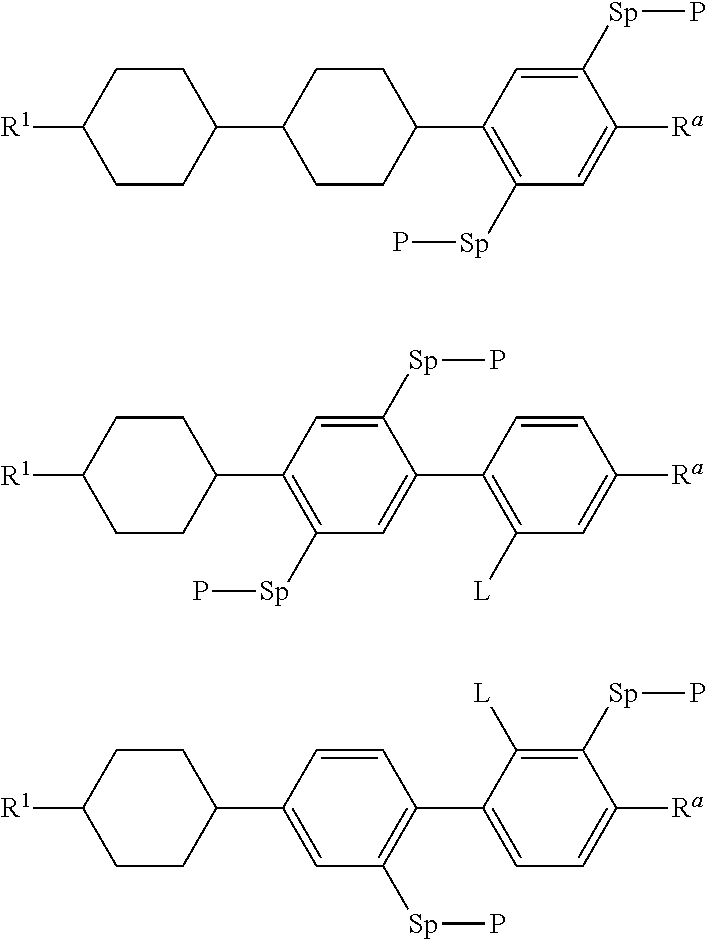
C1CC(C2=C([Sp]P)C=C([Ra])C([Sp]P)=C2)CCC1C1CCC([R1])CC1.C1([Sp]P)=C(C2CCC([R1])CC2)C=C([Sp]P)C(C2=C([L])C=C([Ra])C=C2)=C1.C1=C(C2CCC([R1])CC2)C=CC(C2=CC=C([Ra])C([Sp]P)=C2[L])=C1[Sp]P
